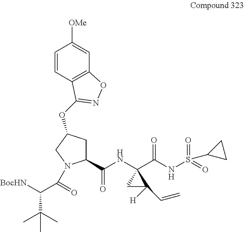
C1(C(NC2(C(NS(=O)(=O)C3CC3)=O)CC2([H])C=C)=O)CC(OC2=NOC3=C2C=CC([OMe])=C3)CN1C(C([BocHN])C(C)(C)C)=O
